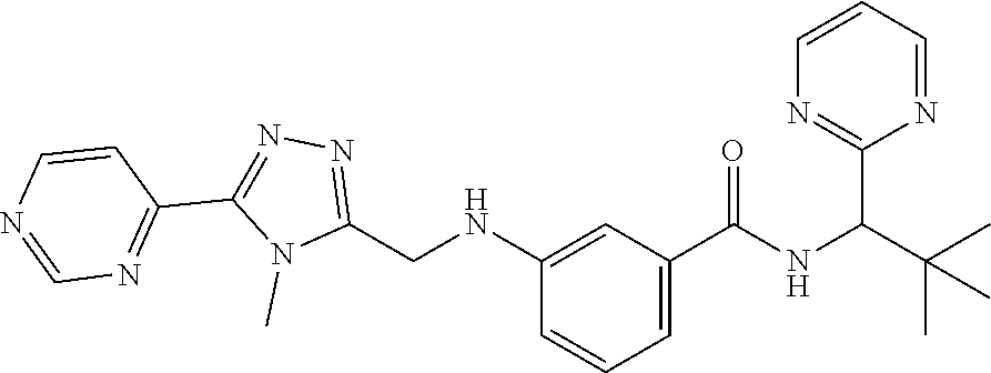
C(C(C)(C)C)(NC(C1=CC=CC(NCC2=NN=C(C3=NC=NC=C3)N2C)=C1)=O)C1=NC=CC=N1
